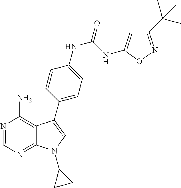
N1=CN=C2C(=C1N)C(C1=CC=C(NC(NC3=CC(C(C)(C)C)=NO3)=O)C=C1)=CN2C1CC1
